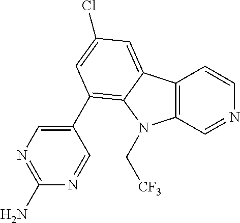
C12=C(C=NC=C1)N(C[CF3])C1=C(C3=CN=C(N)N=C3)C=C(Cl)C=C21
